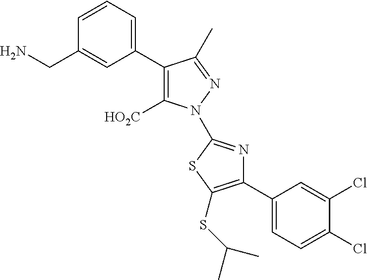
C1(C2=C([HO2C])N(C3=NC(C4=CC=C(Cl)C(Cl)=C4)=C(SC(C)C)S3)N=C2C)=CC=CC(CN)=C1
